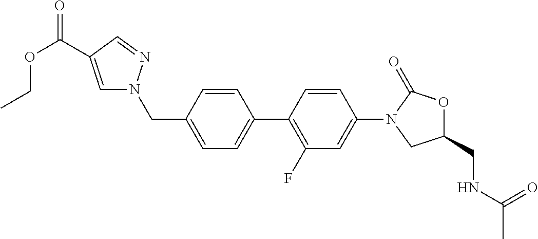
C1(CN2C=C(C(OCC)=O)C=N2)=CC=C(C2=C(F)C=C(N3C(=O)OC(CNC(C)=O)C3)C=C2)C=C1
